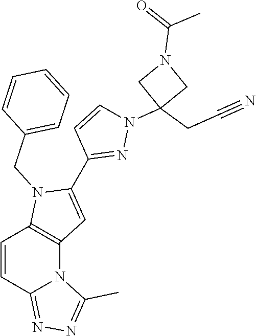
C1(C2=CC3=C(N2CC2=CC=CC=C2)C=CC2=NN=C(C)N32)=NN(C2(CC#N)CN(C(=O)C)C2)C=C1
